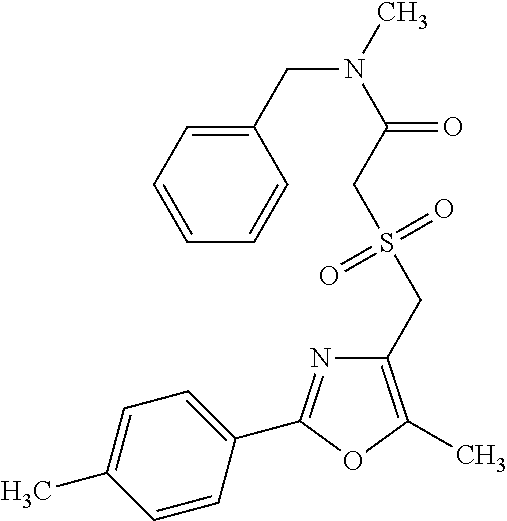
C1(CS(=O)(=O)CC(=O)N(CC2=CC=CC=C2)C)=C(C)OC(C2=CC=C(C)C=C2)=N1
